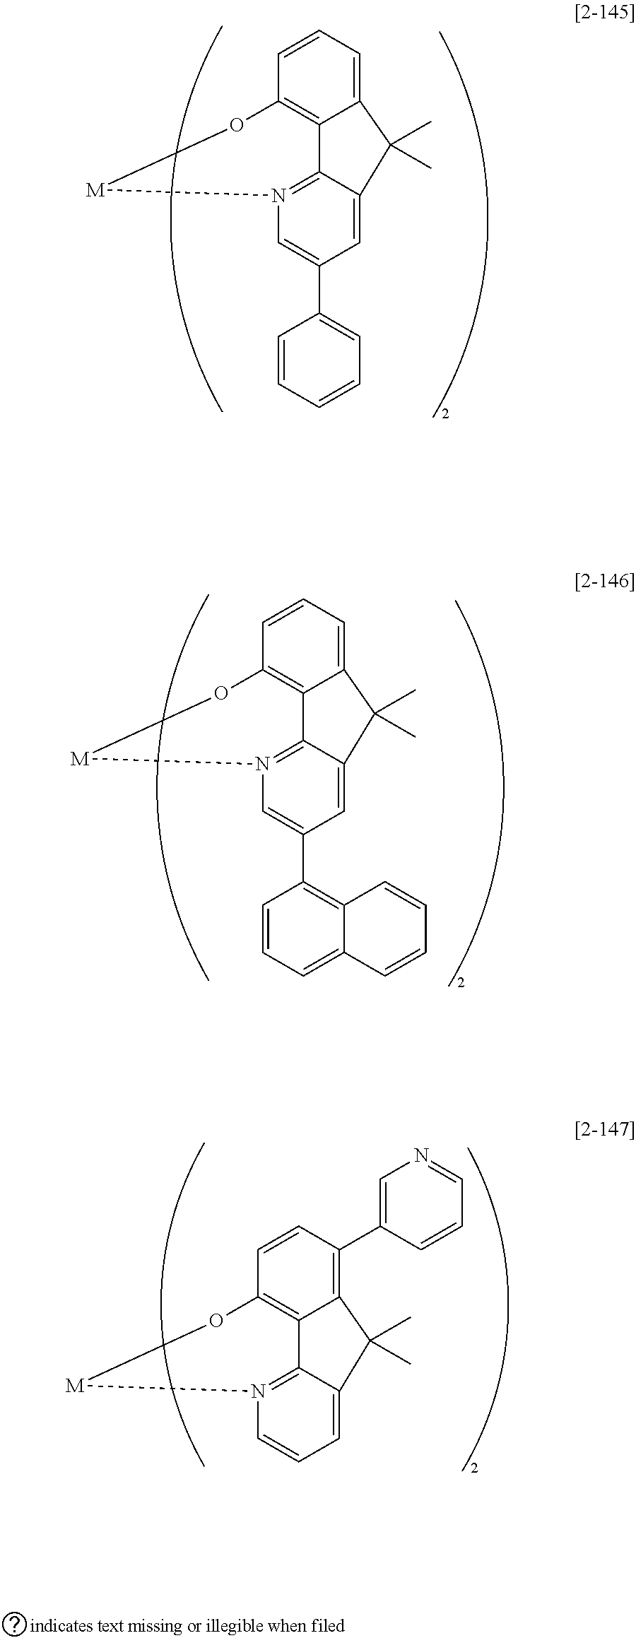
C12=CC=CC3=C1C1=N(C=C(C4=CC=CC=C4)C=C1C2(C)C)[M]O3.C12=CC=CC3=C1C1=N(C=C(C4=C5C(=CC=C4)C=CC=C5)C=C1C2(C)C)[M]O3.C12=C(C3=CN=CC=C3)C=CC3=C1C1=N(C=CC=C1C2(C)C)[M]O3
